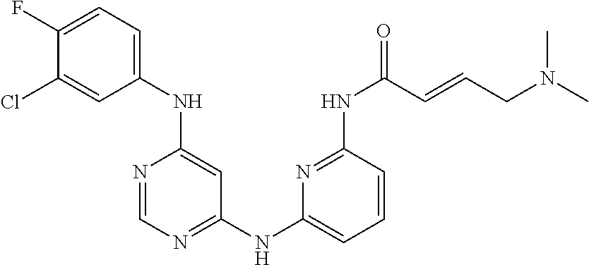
C1(F)=CC=C(NC2=CC(NC3=CC=CC(NC(=O)C=CCN(C)C)=N3)=NC=N2)C=C1Cl
